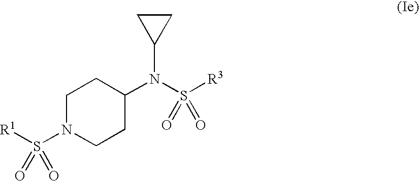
[R3]S(N(C1CCN(S([R1])(=O)=O)CC1)C1CC1)(=O)=O
